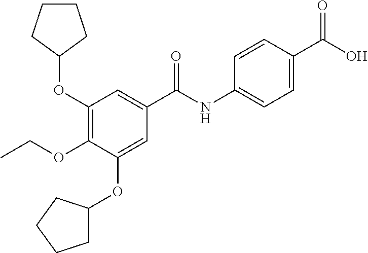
C1(OC2CCCC2)=C(OCC)C(OC2CCCC2)=CC(C(NC2=CC=C(C(O)=O)C=C2)=O)=C1
